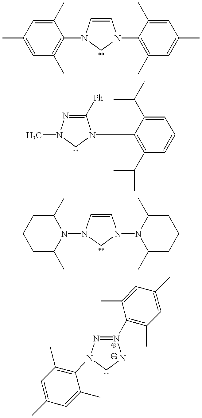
CC1=CC(C)=C(N2C=CN(C3=C(C)C=C(C)C=C3C)C2)C(C)=C1.C1([Ph])=NN(C)CN1C1=C(C(C)C)C=CC=C1C(C)C.C1CC(C)N(N2C=CN(N3C(C)CCCC3C)C2)C(C)C1.C1=C(C)C=C(C)C(N2N=N(C3=C(C)C=C(C)C=C3C)NC2)=C1C
